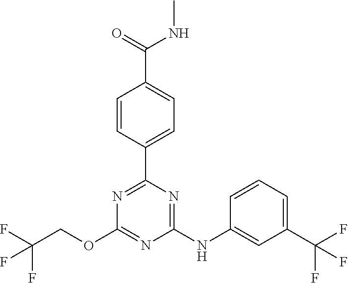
C1(C2=CC=C(C(NC)=O)C=C2)=NC(OCC(F)(F)F)=NC(NC2=CC(C(F)(F)F)=CC=C2)=N1
